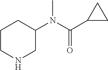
C1CNCC(N(C(C2CC2)=O)C)C1
